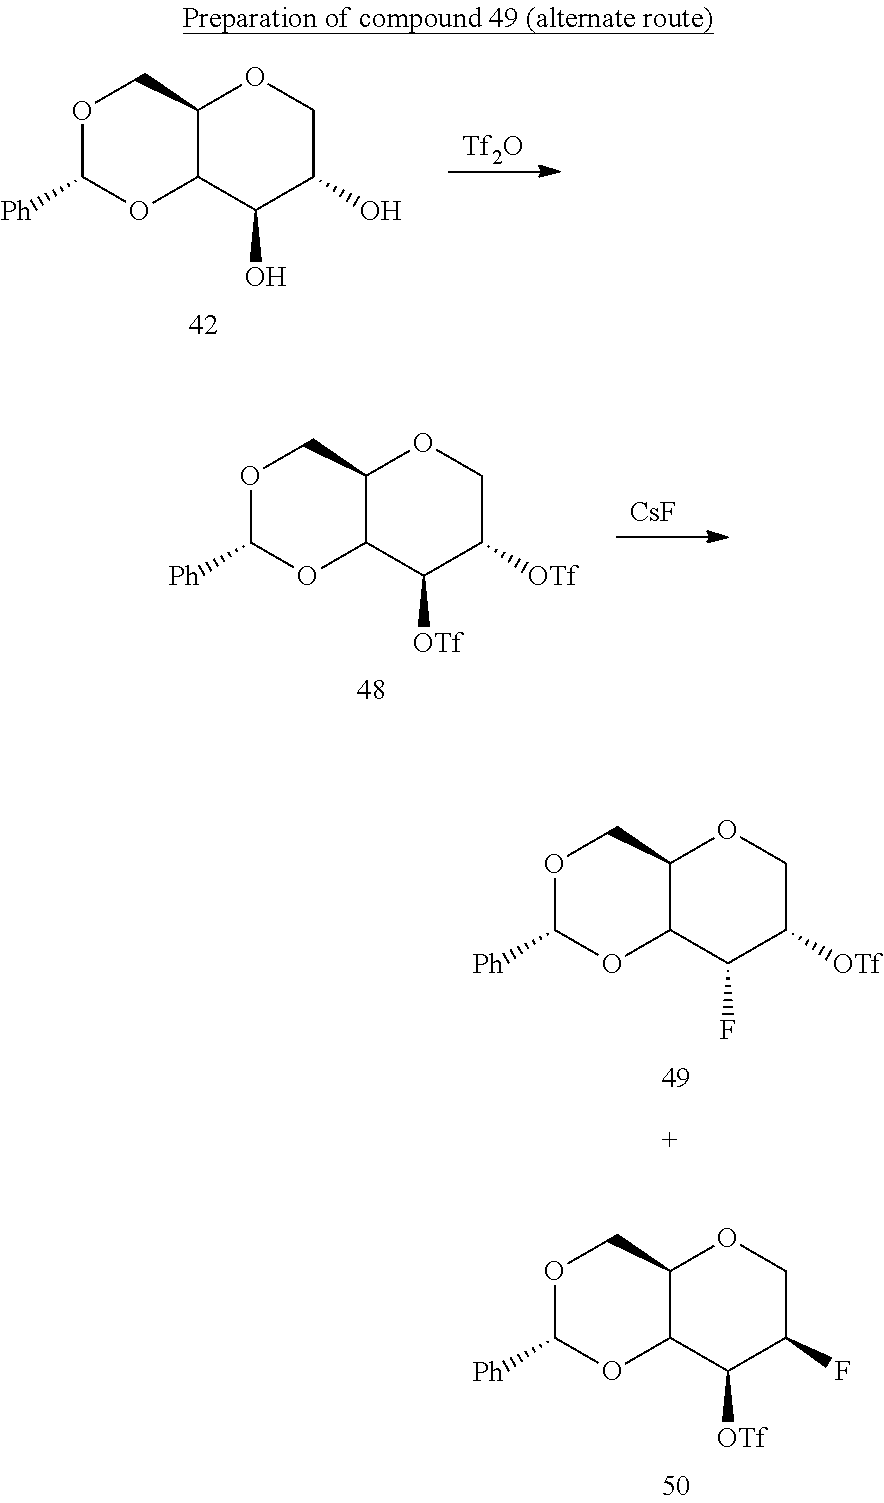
O1C([Ph])OC2C(C1)OCC(O)C2O.[Tf2O].O1C([Ph])OC2C(C1)OCC([OTf])C2[OTf].[CsF].O1C([Ph])OC2C(C1)OCC([OTf])C2F.O1C([Ph])OC2C(C1)OCC(F)C2[OTf]
